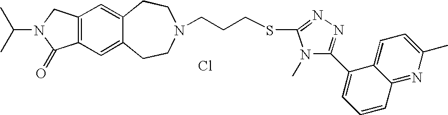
Cl.C12=C(C=C3C(=C1)CCN(CCCSC1=NN=C(C4=CC=CC5=NC(C)=CC=C45)N1C)CC3)C(=O)N(C(C)C)C2
